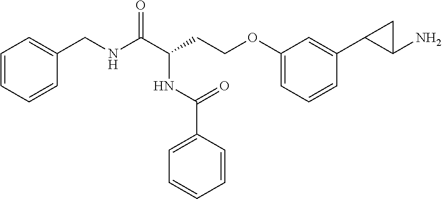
C1=CC=CC(CNC(C(CCOC2=CC=CC(C3CC3N)=C2)NC(C2=CC=CC=C2)=O)=O)=C1
